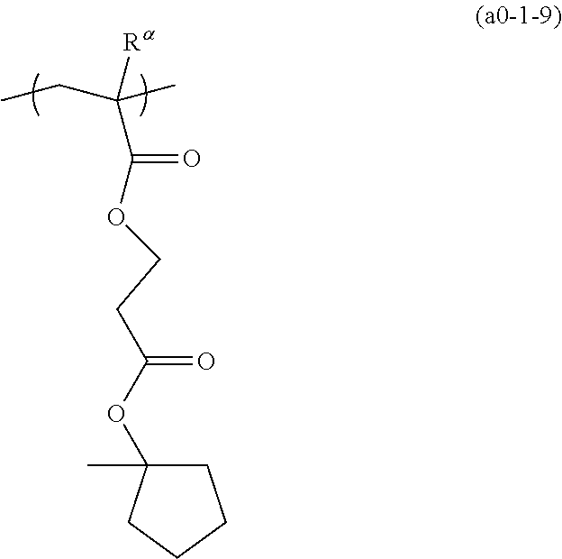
O(C(=O)CCOC(=O)C([Ra])(C)CC)C1(C)CCCC1
